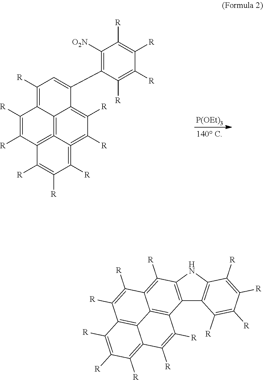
[P(OEt)3].C12=C3=C4C([R])=C([R])C([R])=C3=C([R])C([R])=C1C(C1=C([O2N])C([R])=C([R])C([R])=C1[R])=CC([R])=C2C([R])=C4[R].C12=C(NC3=C1C([R])=C([R])C([R])=C3[R])C([R])=C1C3=C2C([R])=C([R])C2=C([R])C([R])=C([R])C(=C32)C([R])=C1[R]
